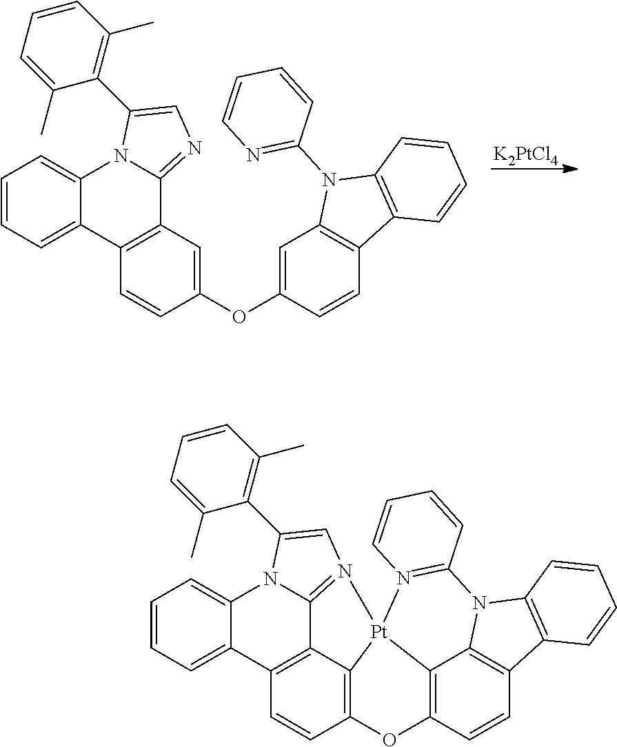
[K2PtCl4].C1=CC=C2C(=C1)N1C(=NC=C1C1=C(C)C=CC=C1C)C1=C2C=CC(OC2=CC3=C(C=C2)C2=C(N3C3=NC=CC=C3)C=CC=C2)=C1.C1=CC=C2C(=C1)N1C3=N(C=C1C1=C(C)C=CC=C1C)[Pt]14C5=C(C=CC2=C35)OC2=C1C1=C(C=C2)C2=C(N1C1=N4C=CC=C1)C=CC=C2
